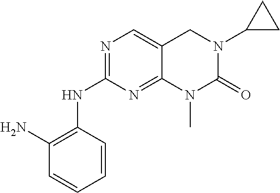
N1=C(NC2=C(N)C=CC=C2)N=C2C(=C1)CN(C1CC1)C(=O)N2C
